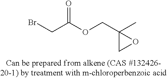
O=C(OCC1(C)CO1)CBr
